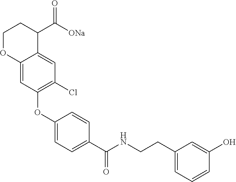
C1(OC2=C(Cl)C=C3C(=C2)OCCC3C([ONa])=O)=CC=C(C(NCCC2=CC=CC(O)=C2)=O)C=C1
